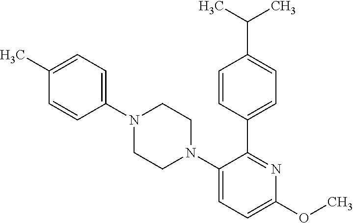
C1(C)=CC=C(N2CCN(C3=CC=C(OC)N=C3C3=CC=C(C(C)C)C=C3)CC2)C=C1
